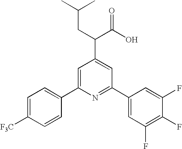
C1=C([F3C])C=CC(C2=CC(C(C(O)=O)CC(C)C)=CC(C3=CC(F)=C(F)C(F)=C3)=N2)=C1
